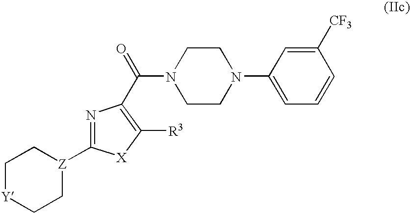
N1=C([Z]2CC[Y]CC2)[X]C([R3])=C1C(N1CCN(C2=CC=CC([CF3])=C2)CC1)=O
